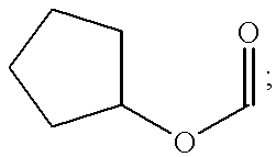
C1C(OC=O)CCC1
